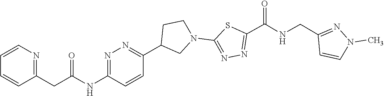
C1=CN=C(CC(NC2=NN=C(C3CN(C4=NN=C(C(NCC5=NN(C)C=C5)=O)S4)CC3)C=C2)=O)C=C1
